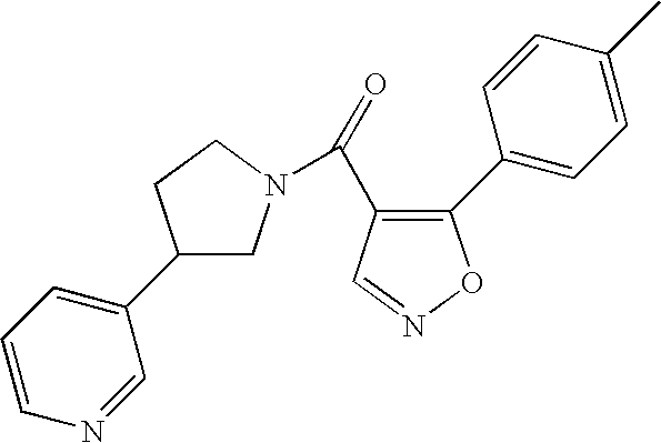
C1(C(=O)N2CC(C3=CC=CN=C3)CC2)=C(C2=CC=C(C)C=C2)ON=C1
